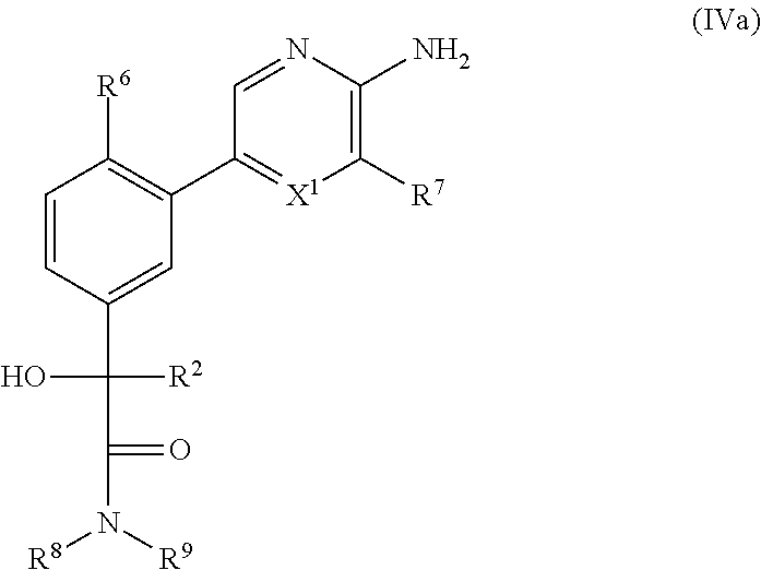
C1=CC(C(C(N([R9])[R8])=O)([R2])O)=CC(C2=[X1]C([R7])=C(N)N=C2)=C1[R6]
